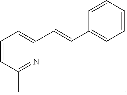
C1=CC(C)=NC(C=CC2=CC=CC=C2)=C1
